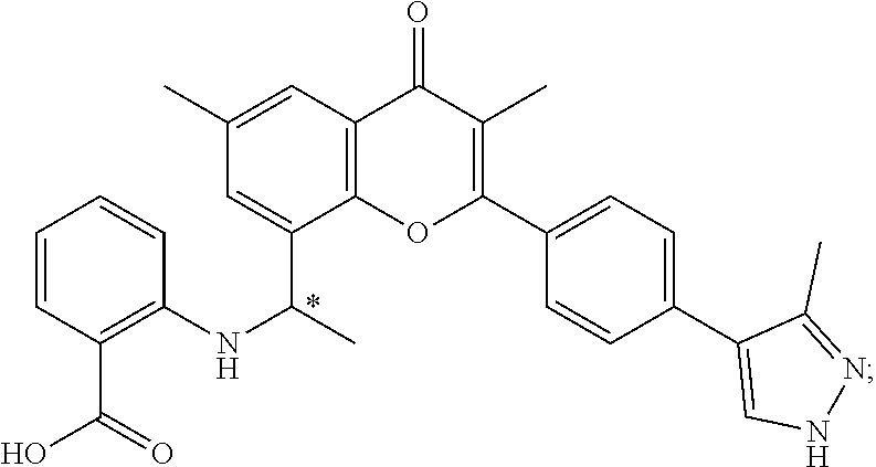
C1=CC(C(=O)O)=C(NC(C)C2=CC(C)=CC3=C2OC(C2=CC=C(C4=CNN=C4C)C=C2)=C(C)C3=O)C=C1
